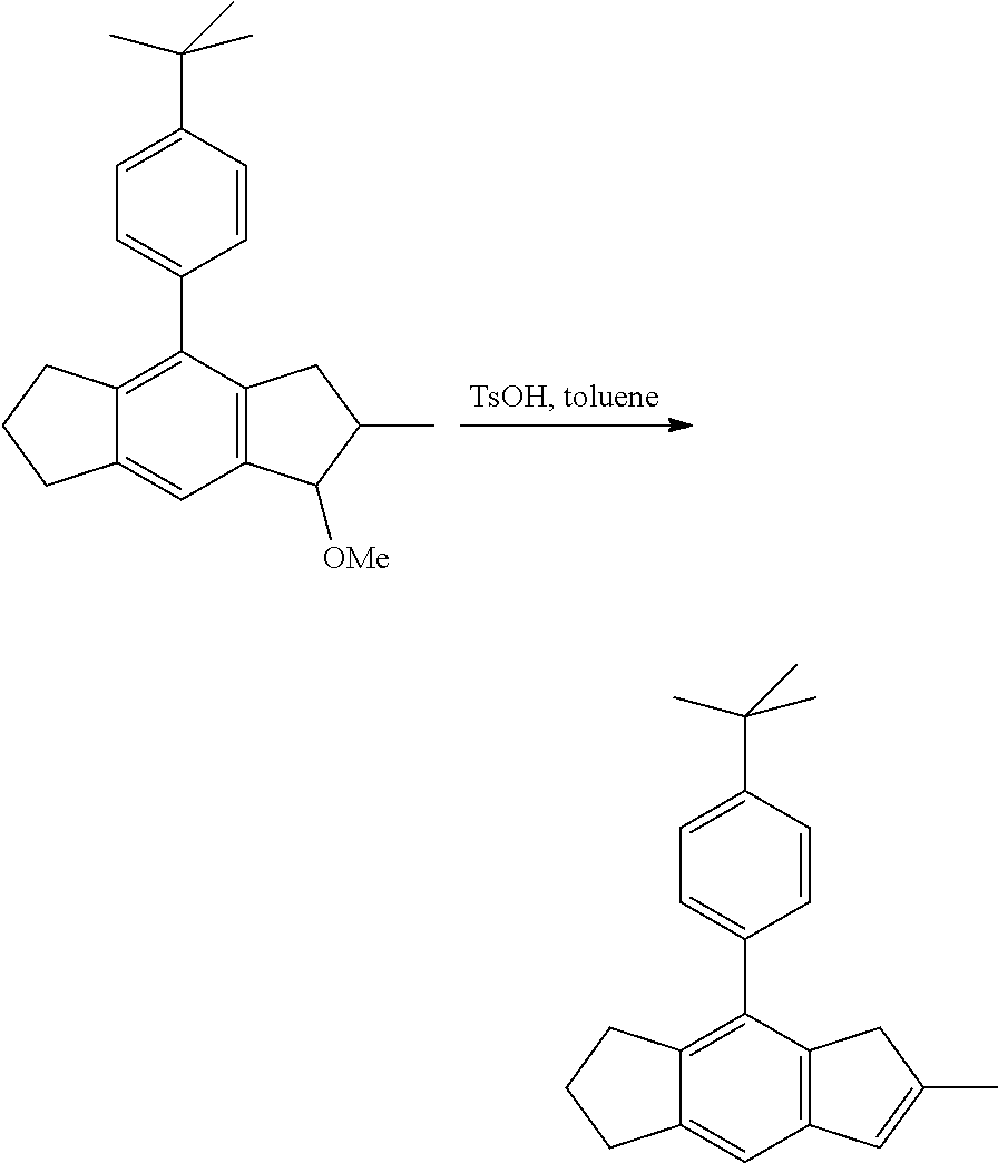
C12=C(C(C3=CC=C(C(C)(C)C)C=C3)=C3C(=C1)CCC3)CC(C)C2[OMe].C12=C(C(C3=CC=C(C(C)(C)C)C=C3)=C3C(=C1)CCC3)CC(C)=C2
